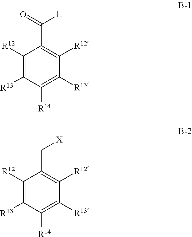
C1([R12])=C([R13])C([R14])=C([R13])C([R12])=C1C(=O)[H].C1([R12])=C([R13])C([R14])=C([R13])C([R12])=C1C[X]
